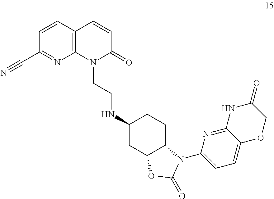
N1(CCNC2CC3C(CC2)N(C2=CC=C4C(=N2)NC(=O)CO4)C(=O)O3)C(=O)C=CC2=C1N=C(C#N)C=C2
